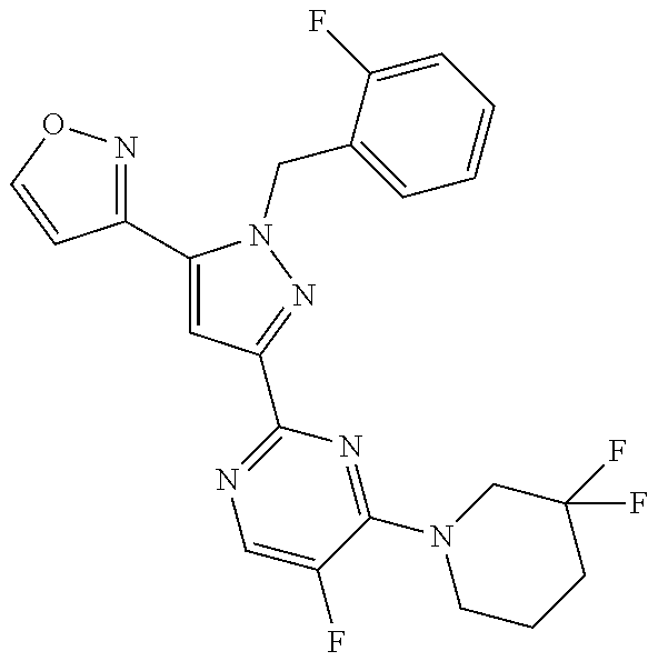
C1(C2=CC(C3=NC=C(F)C(N4CCCC(F)(F)C4)=N3)=NN2CC2=CC=CC=C2F)=NOC=C1
